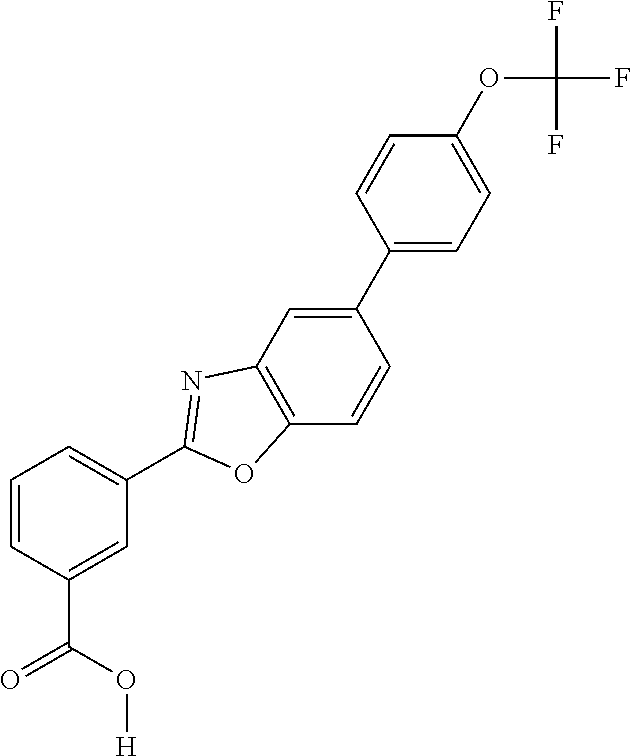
C1=C(C(O[H])=O)C=CC=C1C1=NC2=C(C=CC(C3=CC=C(OC(F)(F)F)C=C3)=C2)O1
